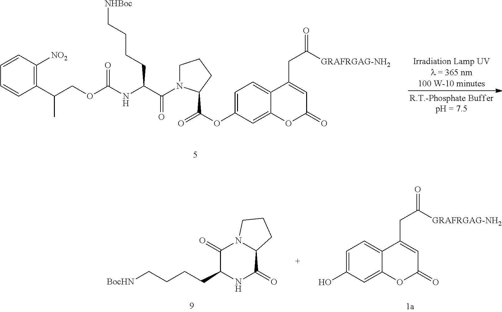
C1(C(COC(NC(C(N2CCCC2C(OC2=CC=C3C(=C2)OC(=O)C=C3CC(=O)[GRAFRGAG-NH2])=O)=O)CCCC[NHBoc])=O)C)=C([NO2])C=CC=C1.[BocHN]CCCCC1NC(=O)C2N(C1=O)CCC2.C1=C(O)C=C2C(=C1)C(CC([GRAFRGAG-NH2])=O)=CC(=O)O2
